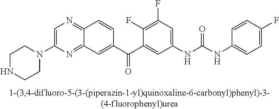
C1=C(N2CCNCC2)N=C2C(=N1)C=CC(C(C1=CC(NC(NC3=CC=C(F)C=C3)=O)=CC(F)=C1F)=O)=C2
